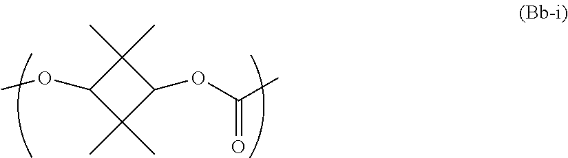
C1(C)(C)C(OC)C(C)(C)C1OC(C)=O
